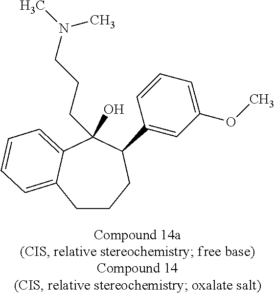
C1CCC(C2=CC(OC)=CC=C2)C(O)(CCCN(C)C)C2=CC=CC=C12
